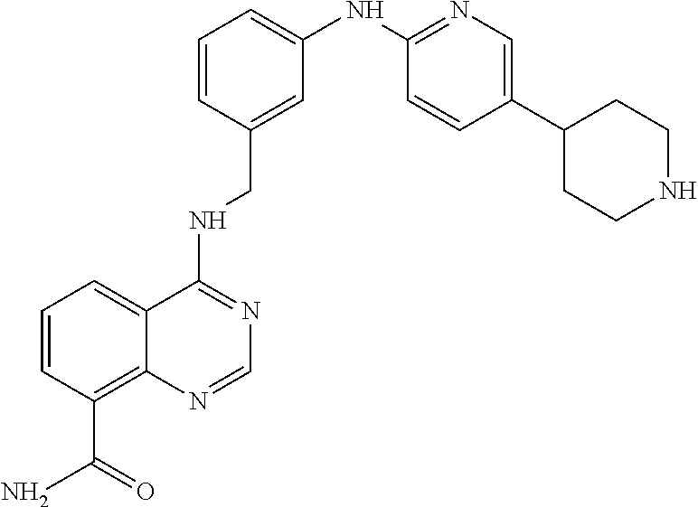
C1=CC(C(N)=O)=C2C(=C1)C(NCC1=CC(NC3=NC=C(C4CCNCC4)C=C3)=CC=C1)=NC=N2
